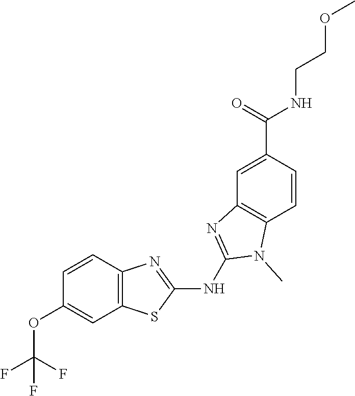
C1=CC2=C(C=C1OC(F)(F)F)SC(NC1=NC3=C(C=CC(C(NCCOC)=O)=C3)N1C)=N2
